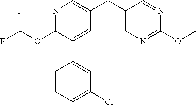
C1(OC(F)F)=NC=C(CC2=CN=C(OC)N=C2)C=C1C1=CC(Cl)=CC=C1
